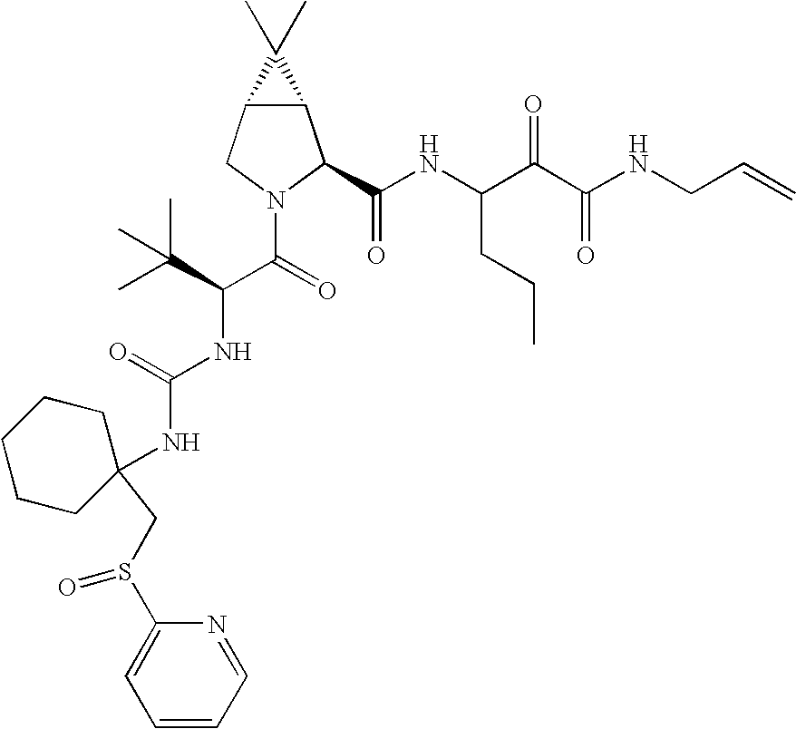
C12C(CN(C(=O)C(C(C)(C)C)NC(NC3(CS(C4=CC=CC=N4)=O)CCCCC3)=O)C1C(NC(C(C(NCC=C)=O)=O)CCC)=O)C2(C)C
